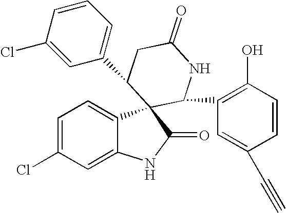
C1=C(Cl)C=C2C(=C1)C1(C(=O)N2)C(C2=C(O)C=CC(C#C)=C2)NC(=O)CC1C1=CC=CC(Cl)=C1
